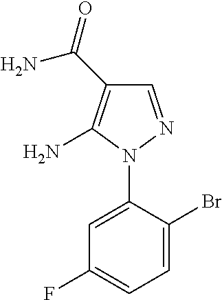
C1=NN(C2=CC(F)=CC=C2Br)C(N)=C1C(=O)N
